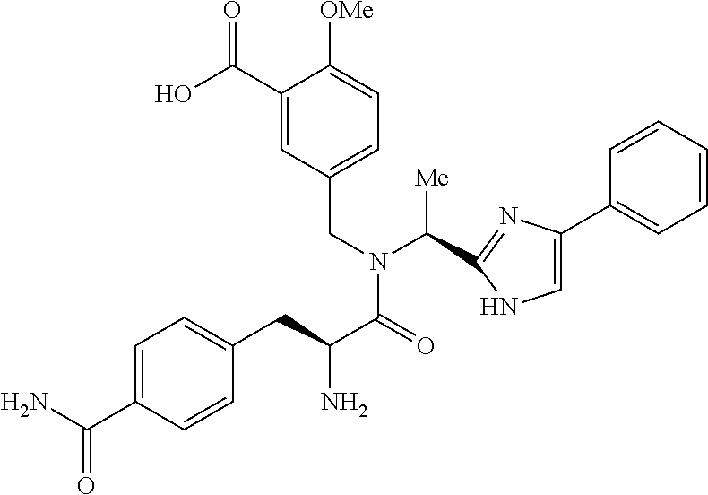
OC(C1=CC(CN(C([Me])C2=NC(C3=CC=CC=C3)=CN2)C(=O)C(N)CC2=CC=C(C(N)=O)C=C2)=CC=C1[OMe])=O
